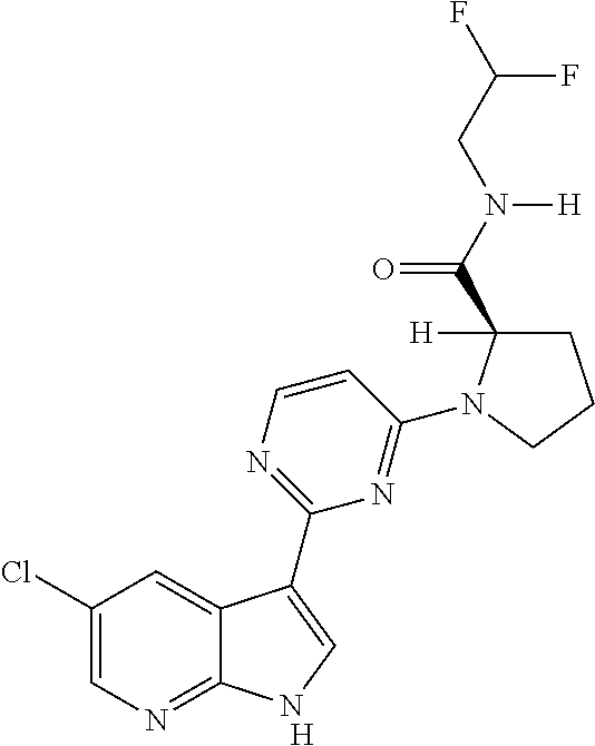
[H].C1=CN=C(C2=CNC3=NC=C(Cl)C=C32)N=C1N1C([H])(C(N(CC(F)F)[H])=O)CCC1
